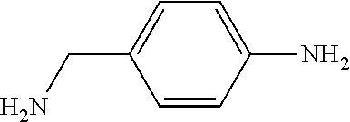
C1=CC(N)=CC=C1CN
